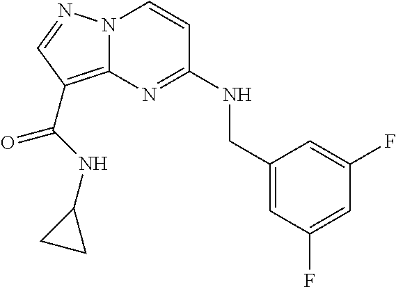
N12C(=C(C(NC3CC3)=O)C=N1)N=C(NCC1=CC(F)=CC(F)=C1)C=C2
